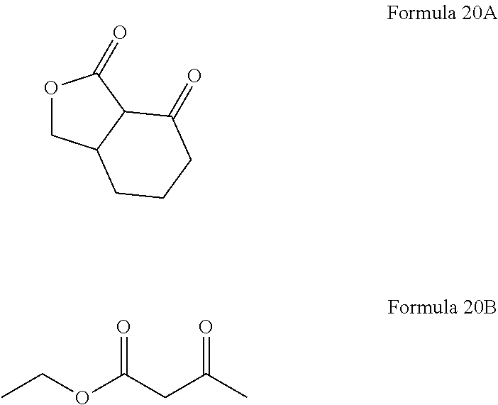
O1CC2C(C1=O)C(=O)CCC2.CCOC(CC(C)=O)=O
